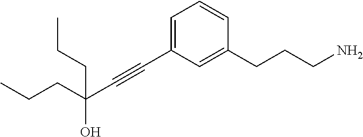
C(CC(C#CC1=CC=CC(CCCN)=C1)(CCC)O)C
